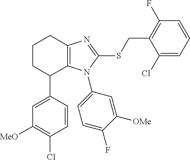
C1([MeO])=C(Cl)C=CC(C2C3=C(CCC2)N=C(SCC2=C(F)C=CC=C2Cl)N3C2=CC=C(F)C([OMe])=C2)=C1
